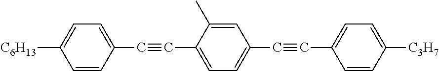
C1=CC(C#CC2=CC=C(C#CC3=CC=C([C3H7])C=C3)C=C2C)=CC=C1[C6H13]
